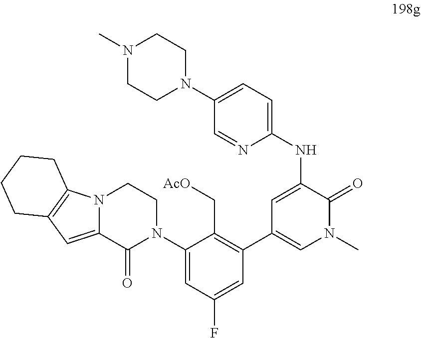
C1=C(C2=C(C[AcO])C(N3CCN4C(=CC5=C4CCCC5)C3=O)=CC(F)=C2)C=C(NC2=CC=C(N3CCN(C)CC3)C=N2)C(=O)N1C
